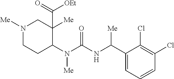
N1([Me])CCC(N(C(=O)NC(C2=CC=CC(Cl)=C2Cl)[Me])[Me])C([Me])(C(=O)[OEt])C1
